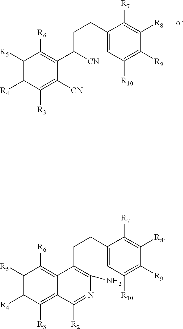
C1([R5])=C([R4])C([R3])=C2C(=C1[R6])C(CCC1=CC([R10])=C([R9])C([R8])=C1[R7])=C(N)N=C2[R2].C1([R5])=C([R4])C([R3])=C([CN])C(C([CN])CCC2=CC([R10])=C([R9])C([R8])=C2[R7])=C1[R6]
